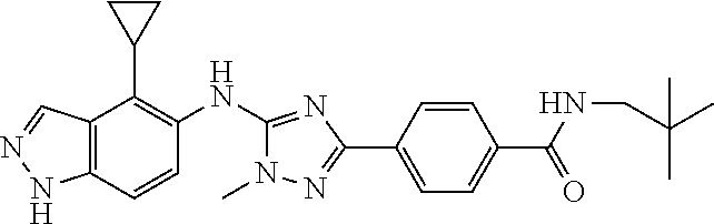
C12=C(C=CC(NC3=NC(C4=CC=C(C(=O)NCC(C)(C)C)C=C4)=NN3C)=C1C1CC1)NN=C2
